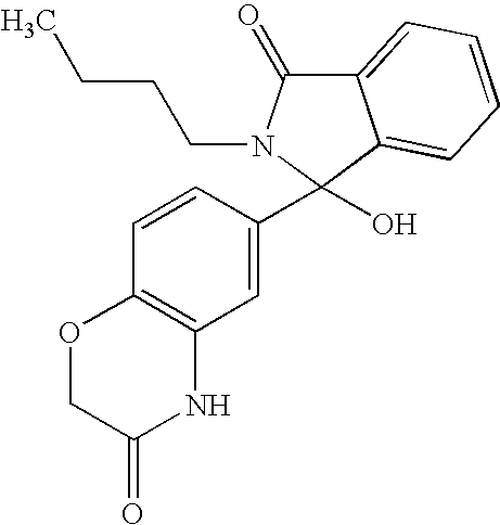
O1CC(=O)NC2=C1C=CC(C1(O)N(CCCC)C(=O)C3=CC=CC=C31)=C2
